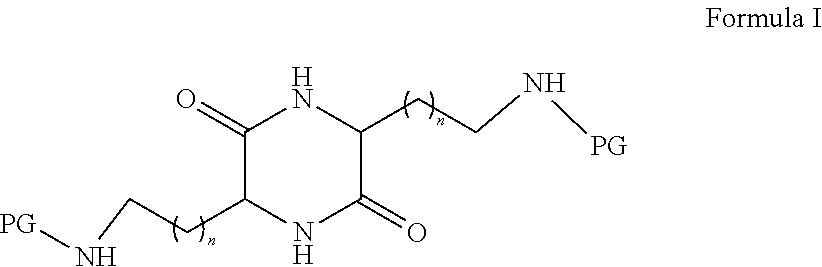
C1(=O)C(CCN[PG])NC(=O)C(CCN[PG])N1
